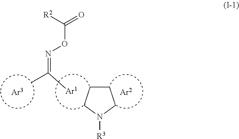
C1CCN([R3])C1.CC([Ar1])=NOC([R2])=O
